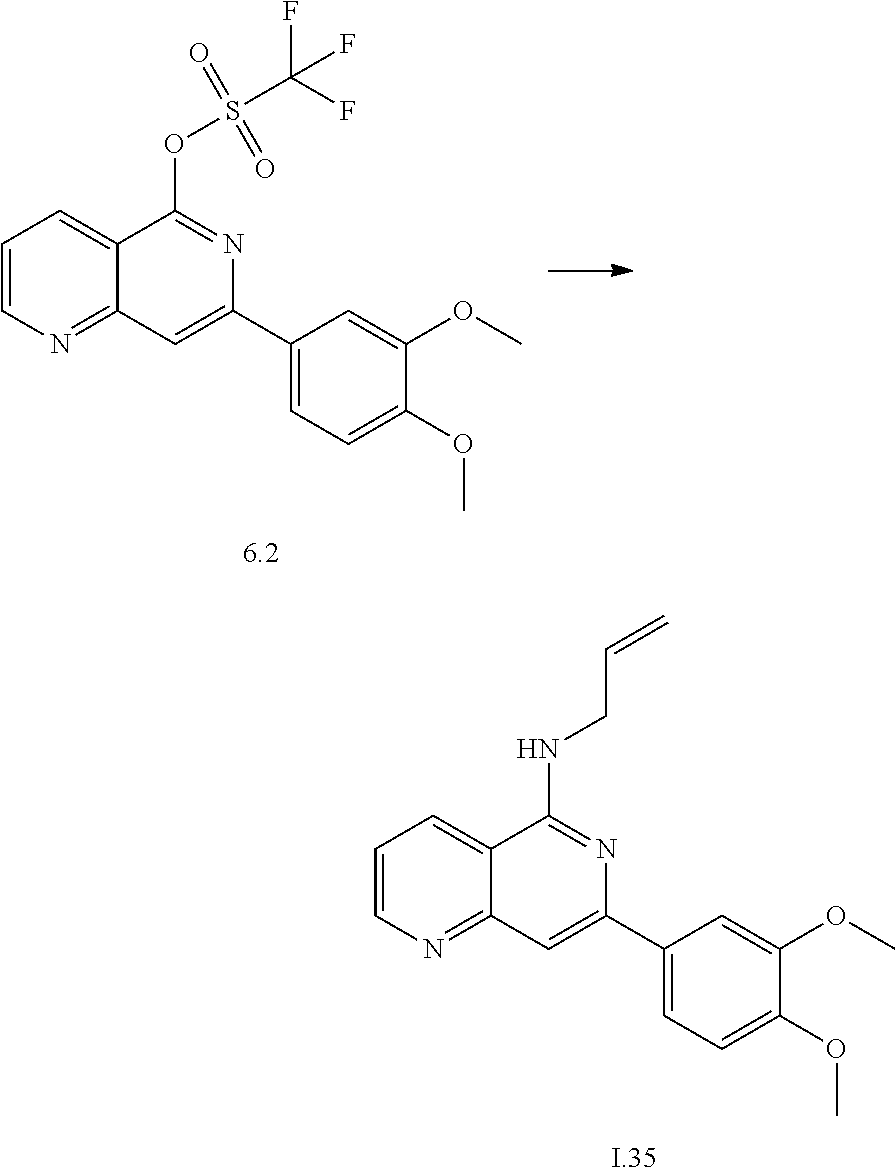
C1=CN=C2C(=C1)C(NCC=C)=NC(C1=CC=C(OC)C(OC)=C1)=C2.C1=CN=C2C(=C1)C(OS(C(F)(F)F)(=O)=O)=NC(C1=CC=C(OC)C(OC)=C1)=C2
